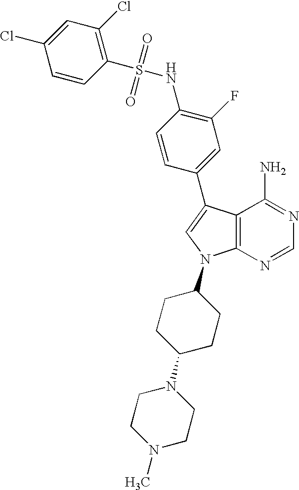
C1=CC(S(NC2=C(F)C=C(C3=CN(C4CCC(N5CCN(C)CC5)CC4)C4=C3C(N)=NC=N4)C=C2)(=O)=O)=C(Cl)C=C1Cl
